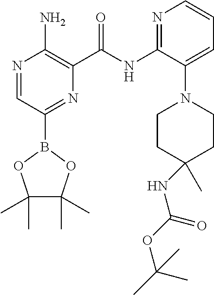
N1=CC(B2OC(C)(C)C(C)(C)O2)=NC(C(NC2=NC=CC=C2N2CCC(NC(OC(C)(C)C)=O)(C)CC2)=O)=C1N
